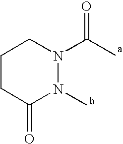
C1CC(=O)N(C)N(C(C)=O)C1
